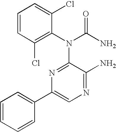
C1=CC=CC(C2=CN=C(N)C(N(C(N)=O)C3=C(Cl)C=CC=C3Cl)=N2)=C1
